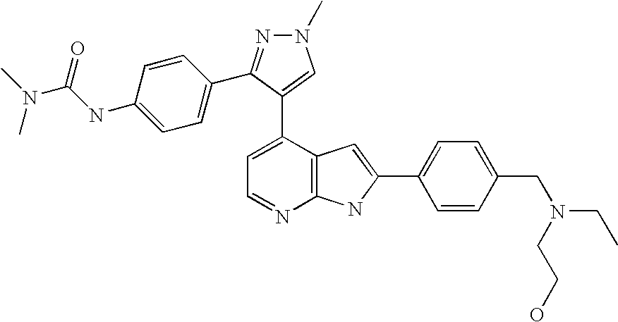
C1=C(C2=CN(C)N=C2C2=CC=C(NC(N(C)C)=O)C=C2)C2=C(N=C1)NC(C1=CC=C(CN(CCO)CC)C=C1)=C2
